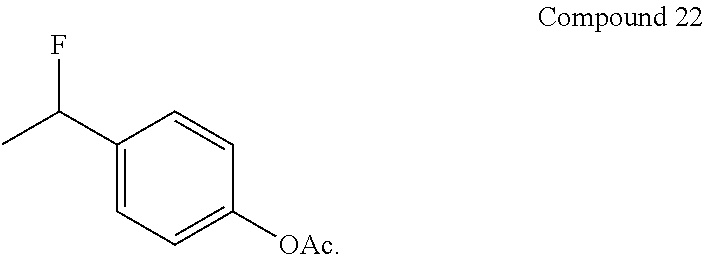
C1(C(C)F)=CC=C([OAc])C=C1
